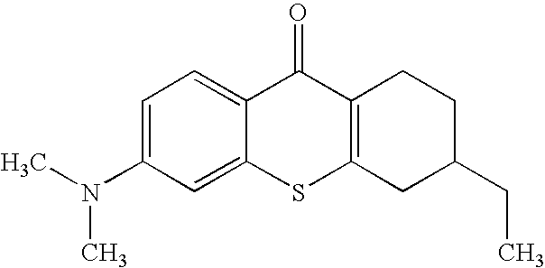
C1(N(C)C)=CC=C2C(=C1)SC1=C(C2=O)CCC(CC)C1
